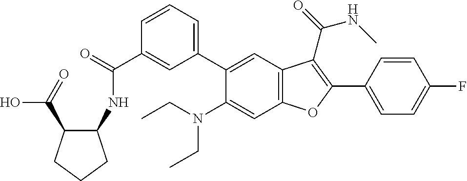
C1=CC=C(C2=CC3=C(C=C2N(CC)CC)OC(C2=CC=C(F)C=C2)=C3C(=O)NC)C=C1C(=O)NC1C(C(=O)O)CCC1
